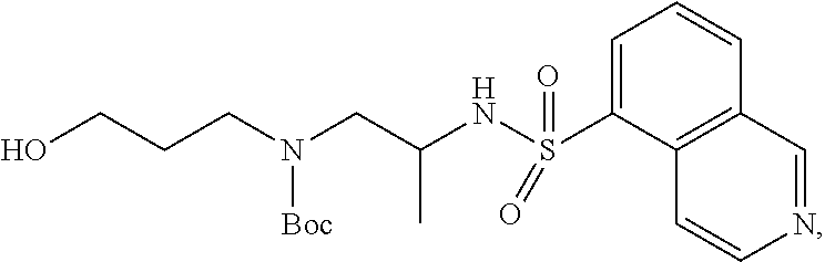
C1=C(S(=O)(=O)NC(CN(CCCO)[Boc])C)C2=C(C=C1)C=NC=C2
